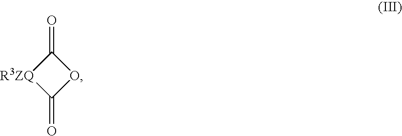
C1(=O)[R3ZQ]C(=O)O1
